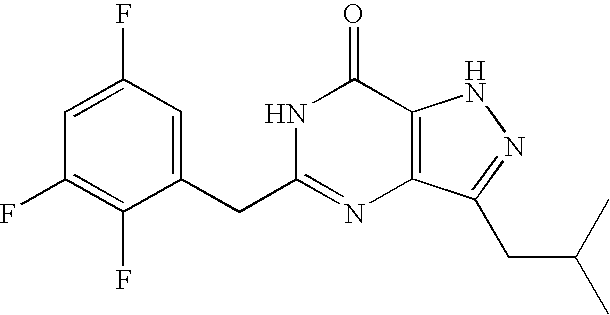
C1=C(CC2=NC3=C(C(=O)N2)NN=C3CC(C)C)C(F)=C(F)C=C1F
